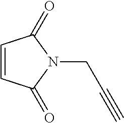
C1=CC(=O)N(CC#C)C1=O
